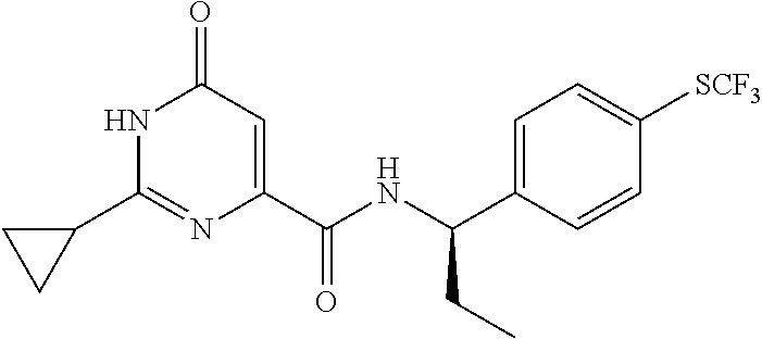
C1(=O)C=C(C(NC(C2=CC=C([SCF3])C=C2)CC)=O)N=C(C2CC2)N1
